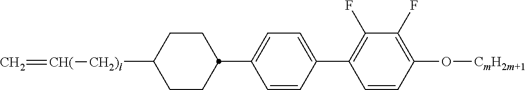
C1(F)=C(C2=CC=C(C3CCC([CH2)l][CH(]=C)CC3)C=C2)C=CC(O[CmH2m+1])=C1F
